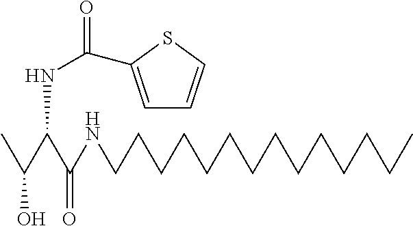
CC(C(C(NCCCCCCCCCCCCCC)=O)NC(=O)C1=CC=CS1)O
